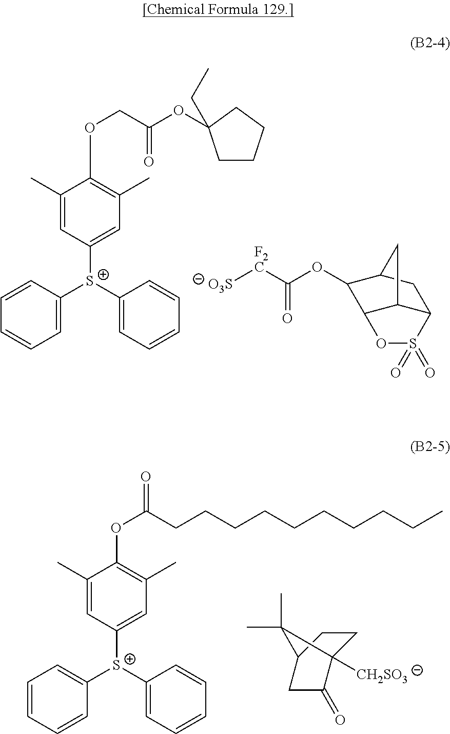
C1([S+](C2=CC=CC=C2)C2=CC(C)=C(OC(=O)CCCCCCCCCC)C(C)=C2)=CC=CC=C1.C1C2([CH2SO3])C(=O)CC(C1)C2(C)C.C1([S+](C2=CC=CC=C2)C2=CC(C)=C(OCC(OC3(CC)CCCC3)=O)C(C)=C2)=CC=CC=C1.O(C([F2C][O3S])=O)C1C2C3C(CC1C3)S(=O)(=O)O2
